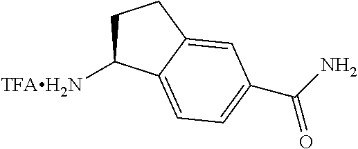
C1C([TFAH2N])C2=CC=C(C(N)=O)C=C2C1
